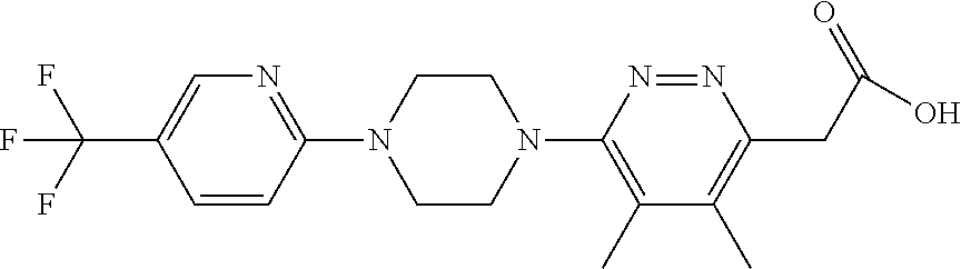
C(C1=CN=C(N2CCN(C3=C(C)C(C)=C(CC(O)=O)N=N3)CC2)C=C1)(F)(F)F
